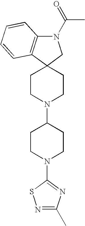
C1CN(C2CCN(C3=NC(C)=NS3)CC2)CCC12CN(C(=O)C)C1=C2C=CC=C1
